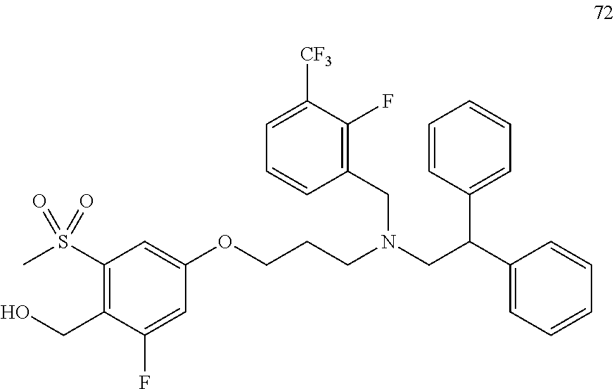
CS(C1=C(CO)C(F)=CC(OCCCN(CC(C2=CC=CC=C2)C2=CC=CC=C2)CC2=C(F)C([CF3])=CC=C2)=C1)(=O)=O
